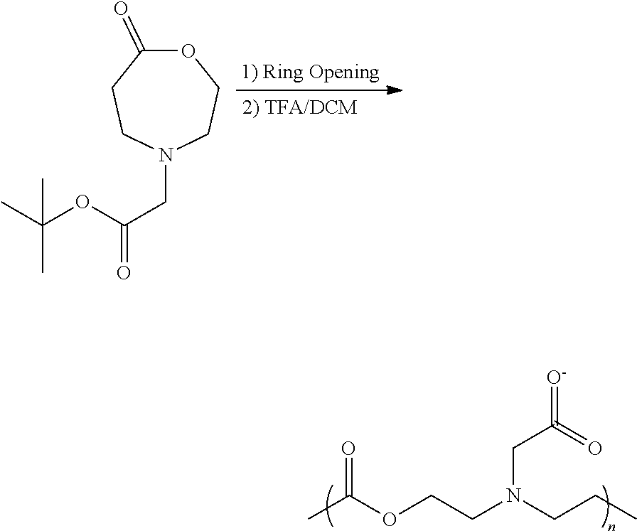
CC(OCCN(CCC)CC(=[O-])=O)=O.N1(CC(=O)OC(C)(C)C)CCOC(=O)CC1
